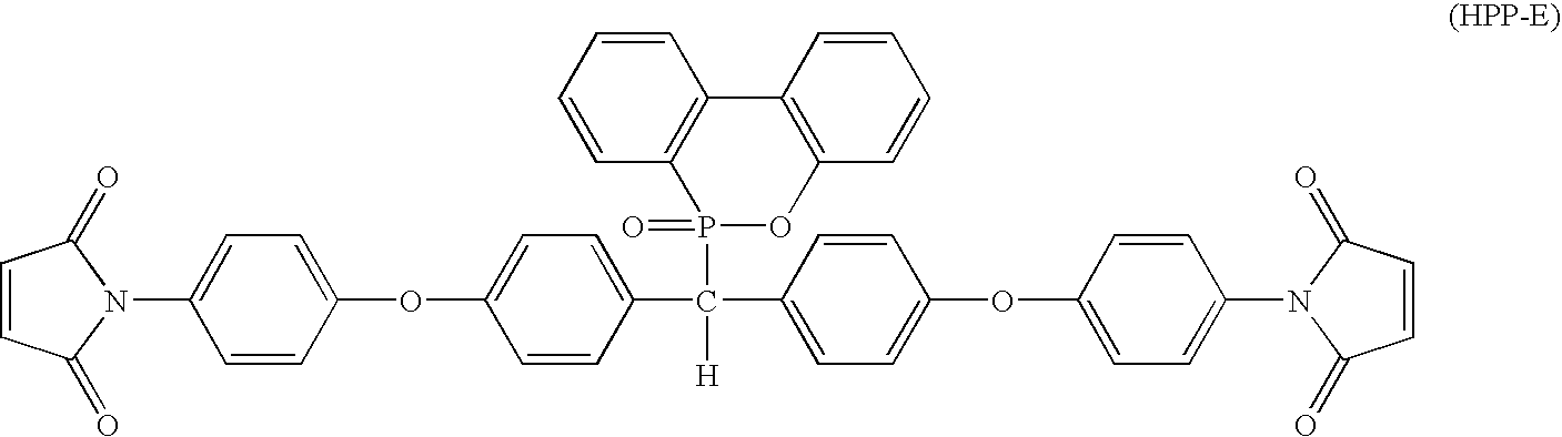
C1=C(OC2=CC=C(C(C3=CC=C(OC4=CC=C(N5C(=O)C=CC5=O)C=C4)C=C3)([H])P3(=O)OC4=C(C5=C3C=CC=C5)C=CC=C4)C=C2)C=CC(N2C(=O)C=CC2=O)=C1
